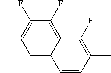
CC1=C(F)C(F)=C2C(=C1)C=CC(C)=C2F
